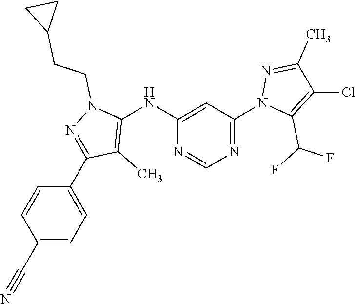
N1=C(N2C(C(F)F)=C(Cl)C(C)=N2)C=C(NC2=C(C)C(C3=CC=C(C#N)C=C3)=NN2CCC2CC2)N=C1
